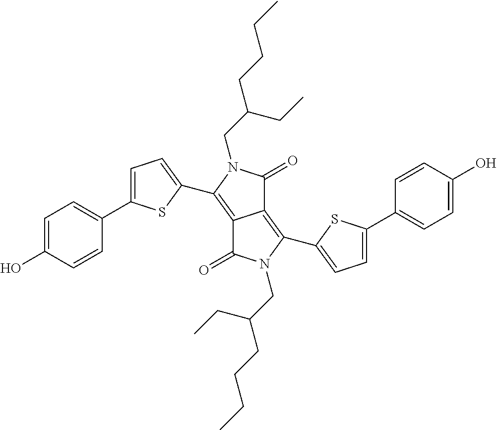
C12=C(C3=CC=C(C4=CC=C(O)C=C4)S3)N(CC(CC)CCCC)C(=O)C1=C(C1=CC=C(C3=CC=C(O)C=C3)S1)N(CC(CC)CCCC)C2=O
